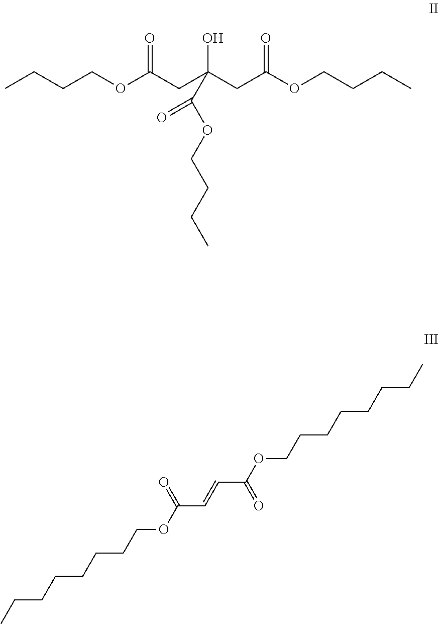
CCCCOC(CC(CC(OCCCC)=O)(O)C(OCCCC)=O)=O.CCCCCCCCOC(C=CC(OCCCCCCCC)=O)=O
